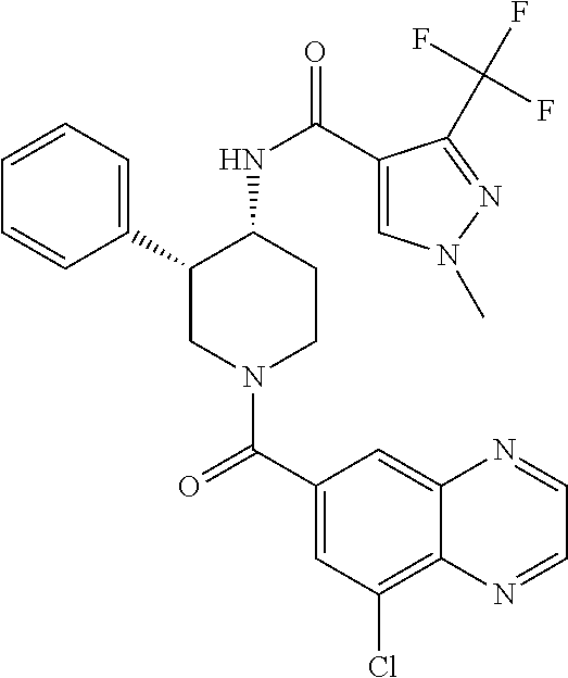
C1=CC=C(C2CN(C(C3=CC(Cl)=C4C(=C3)N=CC=N4)=O)CCC2NC(=O)C2=CN(C)N=C2C(F)(F)F)C=C1
